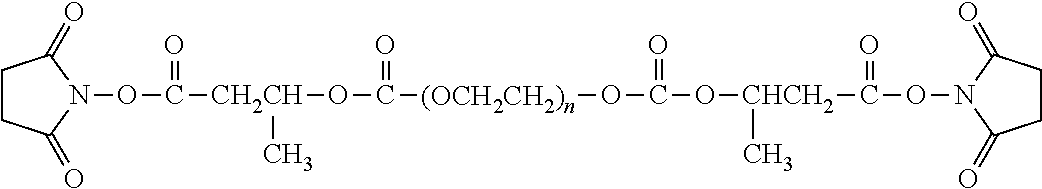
C1CC(=O)N(OC(=O)[CH2CH](C)OC([(OCH2CH2)n]OC(O[CHCH2](C(ON2C(=O)CCC2=O)=O)C)=O)=O)C1=O
